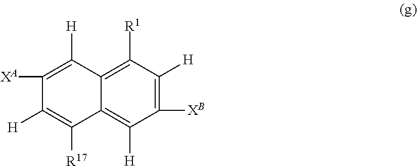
C1([XB])=C([H])C([R1])=C2C(=C1[H])C([R17])=C([H])C([XA])=C2[H]
